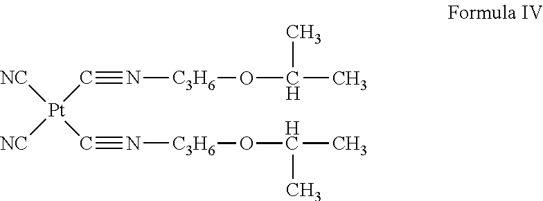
N(#C[Pt]([NC])([NC])C#N[C3H6]OC(C)C)[C3H6]OC(C)C
